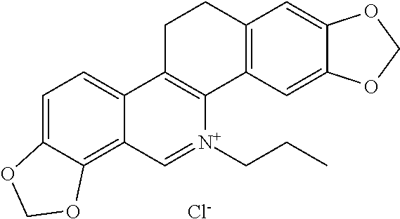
C1=C2C(=C3C(=C1)C1=C([N+](CCC)=C3)C3=C(CC1)C=C1C(=C3)OCO1)OCO2.[Cl-]
